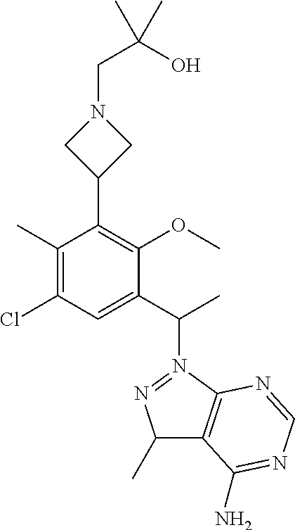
C1(C)=C(Cl)C=C(C(C)N2=NC(C)C3=C2N=CN=C3N)C(OC)=C1C1CN(CC(O)(C)C)C1
